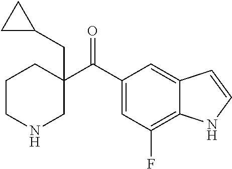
C1(C(C2=CC(F)=C3C(=C2)C=CN3)=O)(CC2CC2)CCCNC1
